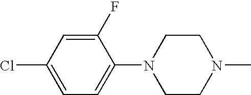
C1(Cl)=CC=C(N2CCN(C)CC2)C(F)=C1
